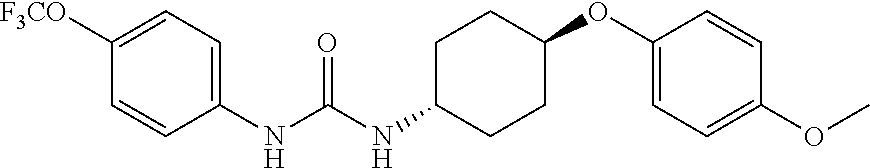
C1=C([F3CO])C=CC(NC(NC2CCC(OC3=CC=C(OC)C=C3)CC2)=O)=C1
